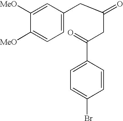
C1([MeO])=CC=C(CC(=O)CC(C2=CC=C(Br)C=C2)=O)C=C1[MeO]
